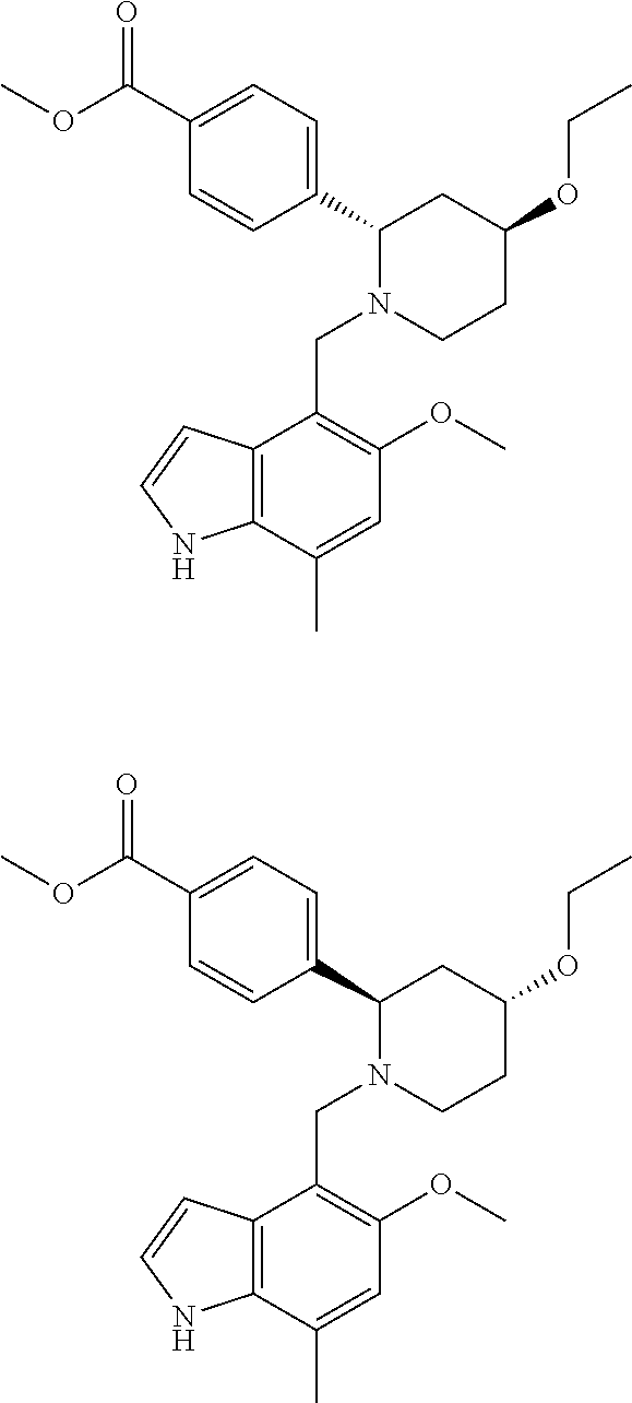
C1(C2N(CC3=C(OC)C=C(C)C4=C3C=CN4)CCC(OCC)C2)=CC=C(C(OC)=O)C=C1.C1(C2N(CC3=C(OC)C=C(C)C4=C3C=CN4)CCC(OCC)C2)=CC=C(C(OC)=O)C=C1
